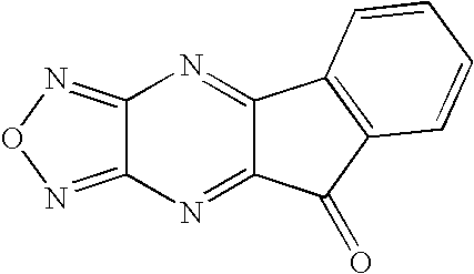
C12=NON=C1N=C1C(=N2)C(=O)C2=C1C=CC=C2
